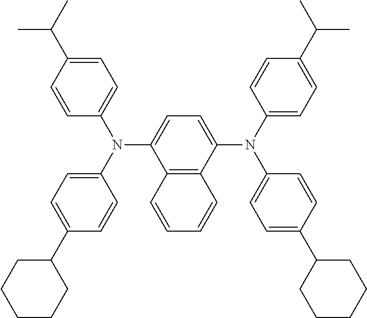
C12=C(C(N(C3=CC=C(C(C)C)C=C3)C3=CC=C(C4CCCCC4)C=C3)=CC=C1N(C1=CC=C(C3CCCCC3)C=C1)C1=CC=C(C(C)C)C=C1)C=CC=C2
